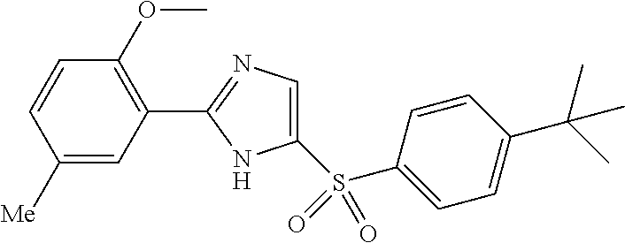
C1(S(=O)(C2=CC=C(C(C)(C)C)C=C2)=O)=CN=C(C2=C(OC)C=CC([Me])=C2)N1
